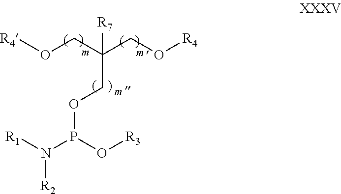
N([R2])([R1])P(OCC(CO[R4])(CO[R4])[R7])O[R3]
